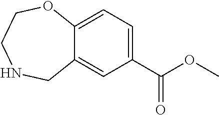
C12=CC=C(C(OC)=O)C=C1CNCCO2
